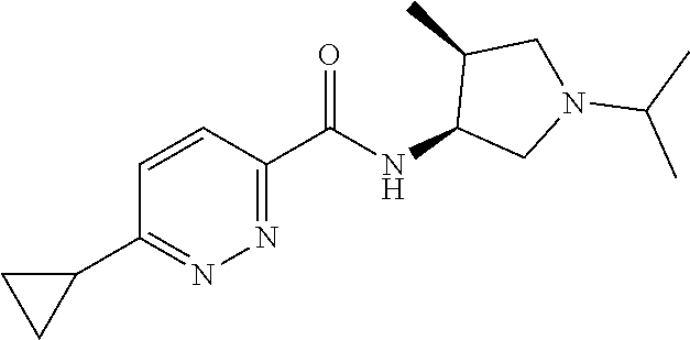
C1(C(NC2CN(C(C)C)CC2C)=O)=NN=C(C2CC2)C=C1
